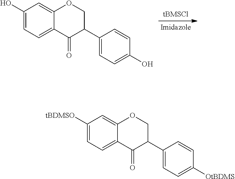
C1(O)=CC=C2C(=C1)OCC(C1=CC=C(O)C=C1)C2=O.C1([tBDMSO])=CC=C2C(=C1)OCC(C1=CC=C([OtBDMS])C=C1)C2=O
